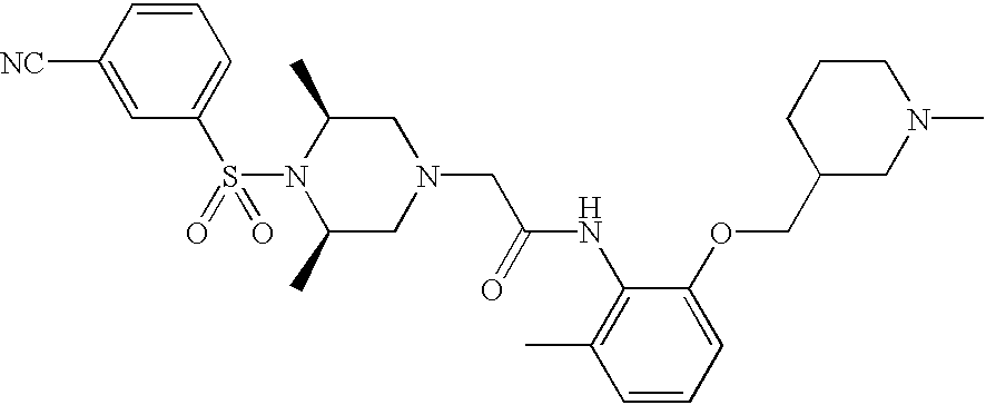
C1=CC([NC])=CC(S(N2C(C)CN(CC(NC3=C(C)C=CC=C3OCC3CCCN(C)C3)=O)CC2C)(=O)=O)=C1
